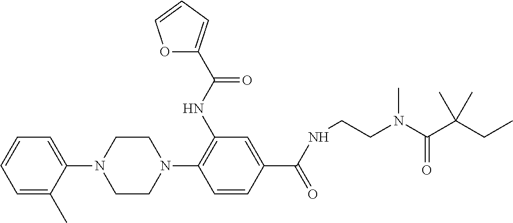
C1=C(C)C(N2CCN(C3=C(NC(=O)C4=CC=CO4)C=C(C(NCCN(C(C(CC)(C)C)=O)C)=O)C=C3)CC2)=CC=C1
